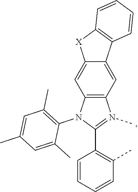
C12=C(N(C3=C(C)C=C(C)C=C3C)C(C3=C(C)C=CC=C3)=N1C)C=C1C(=C2)C2=C([X]1)C=CC=C2
